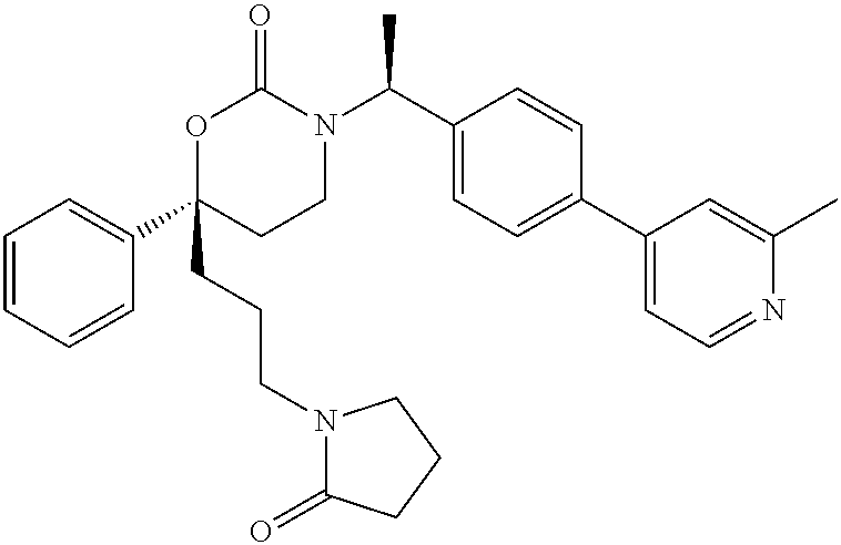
C1=CC=CC(C2(CCCN3C(=O)CCC3)CCN(C(C3=CC=C(C4=CC=NC(C)=C4)C=C3)C)C(=O)O2)=C1
